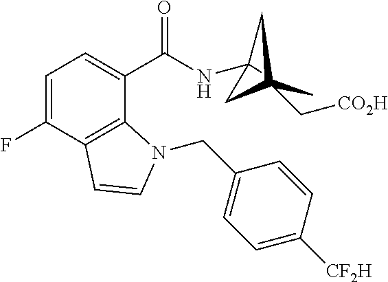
C1=C(F)C2=C(C(C(NC3(C)CC(C[CO2H])(C)C3)=O)=C1)N(CC1=CC=C([CF2H])C=C1)C=C2
